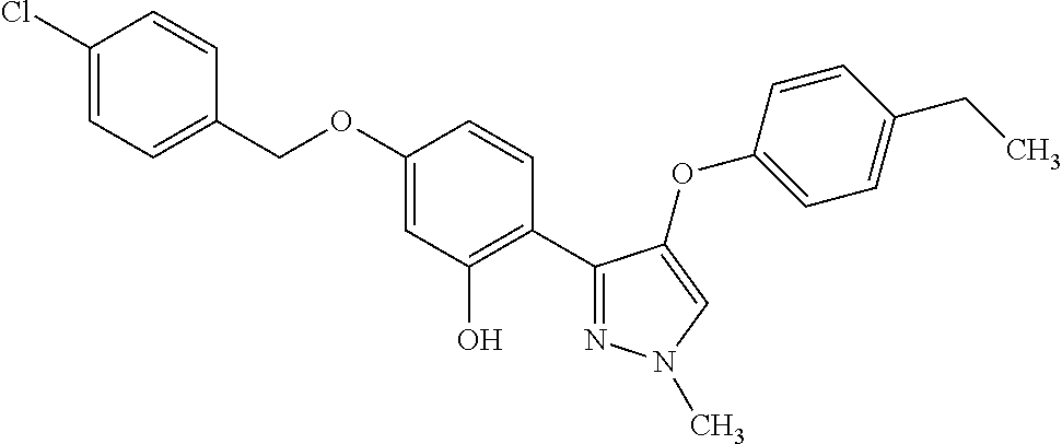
C1=CC(Cl)=CC=C1COC1=CC(O)=C(C2=NN(C)C=C2OC2=CC=C(CC)C=C2)C=C1
